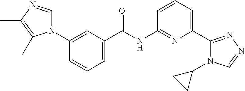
N1(C2=CC(C(NC3=NC(C4=NN=CN4C4CC4)=CC=C3)=O)=CC=C2)C=NC(C)=C1C
